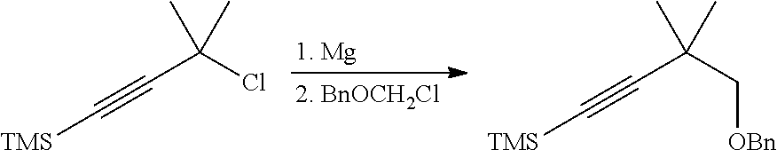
CC(C)(C#C[TMS])Cl.CC(C)(C#C[TMS])C[OBn]
